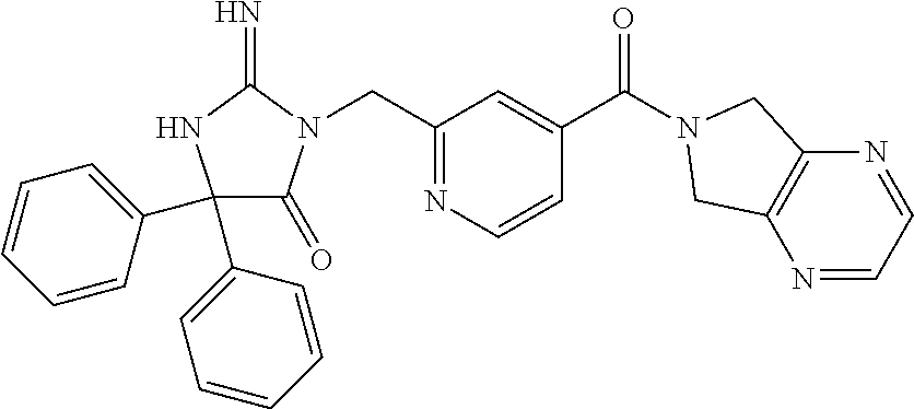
C1(C2=CC=CC=C2)(C2=CC=CC=C2)C(=O)N(CC2=NC=CC(C(=O)N3CC4=C(N=CC=N4)C3)=C2)C(=N)N1
